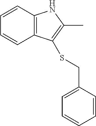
C1=CC2=C(C=C1)C(SCC1=CC=CC=C1)=C(C)N2
